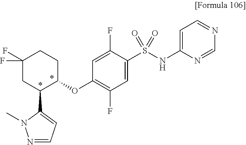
C1(S(NC2=CC=NC=N2)(=O)=O)=CC(F)=C(OC2CCC(F)(F)CC2C2=CC=NN2C)C=C1F
